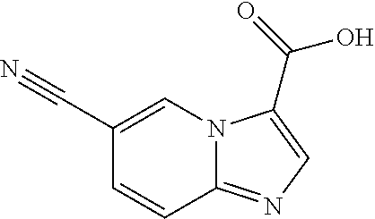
C1(C#N)=CN2C(=NC=C2C(=O)O)C=C1
